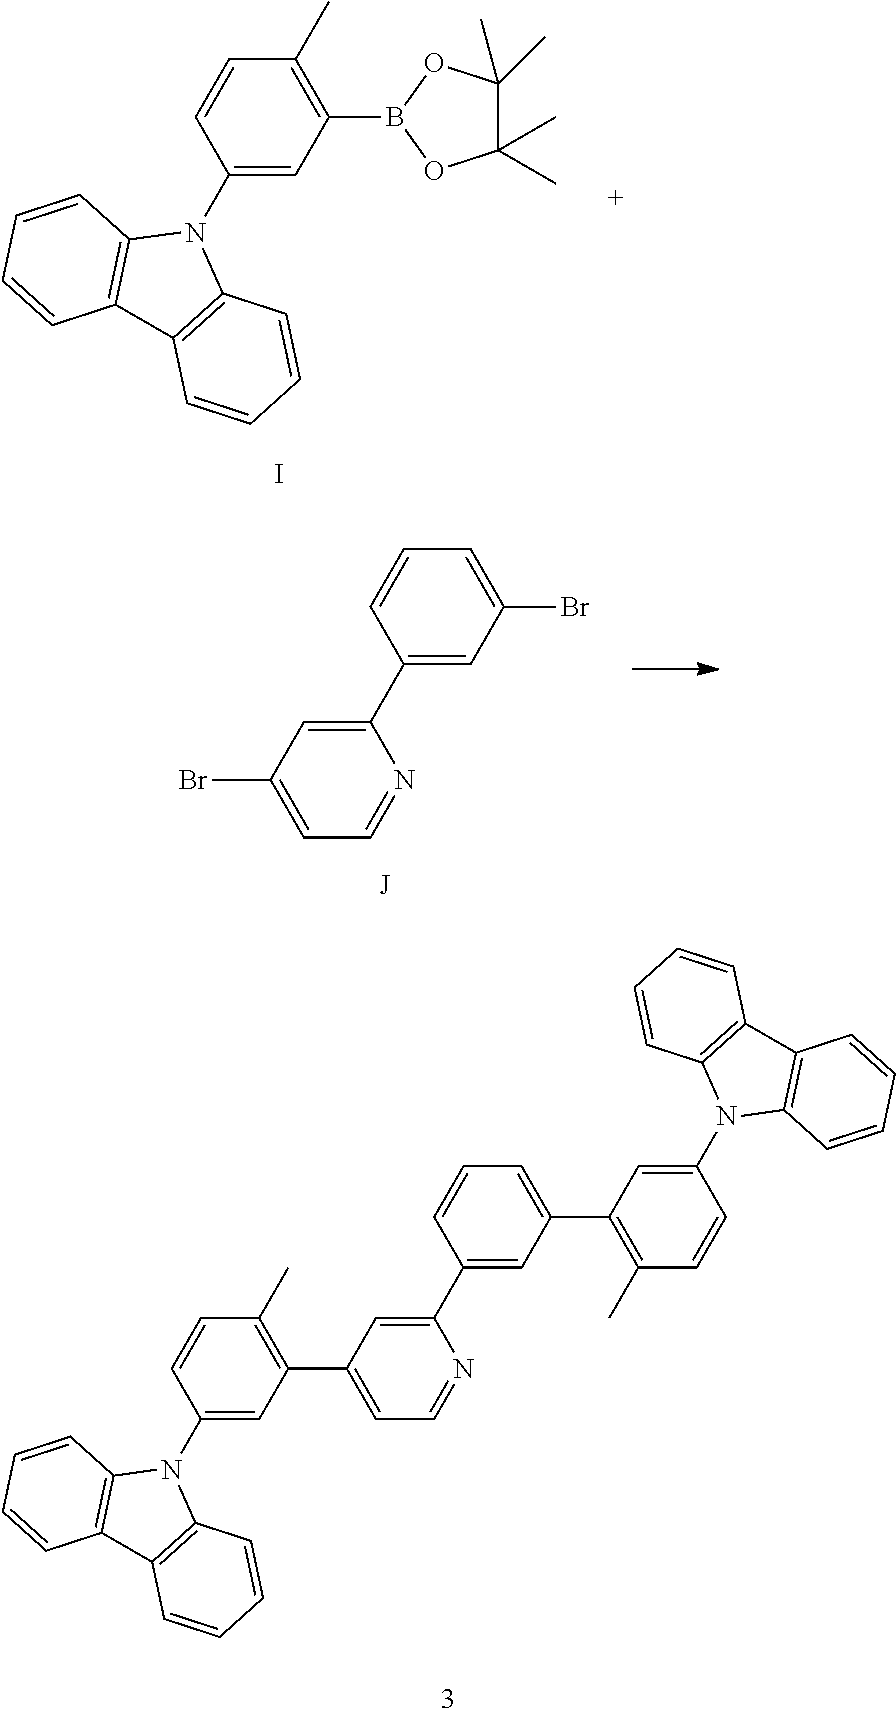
C1=CC2=C(C=C1)N(C1=CC(C3=CC=NC(C4=CC(C5=C(C)C=CC(N6C7=C(C=CC=C7)C7=C6C=CC=C7)=C5)=CC=C4)=C3)=C(C)C=C1)C1=C2C=CC=C1.C1=CC2=C(C=C1)N(C1=CC(B3OC(C)(C)C(C)(C)O3)=C(C)C=C1)C1=C2C=CC=C1.I.C1(C2=CC(Br)=CC=C2)=CC(Br)=CC=N1
